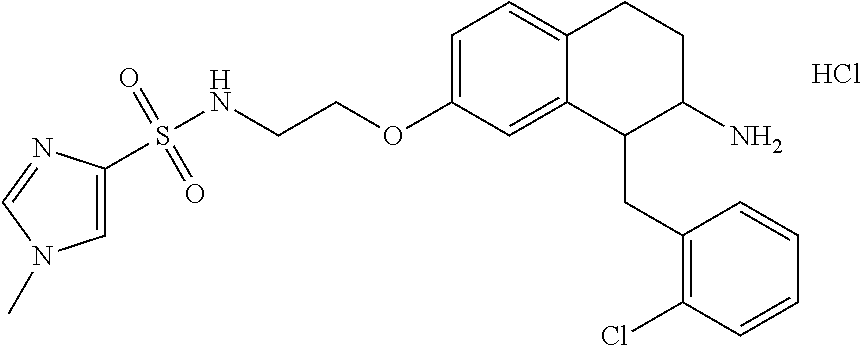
C1=C(OCCNS(=O)(=O)C2=CN(C)C=N2)C=C2C(=C1)CCC(N)C2CC1=C(Cl)C=CC=C1.Cl
